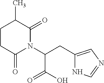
C1CC(=O)N(C(CC2=CN=CN2)C(=O)O)C(=O)C1C
